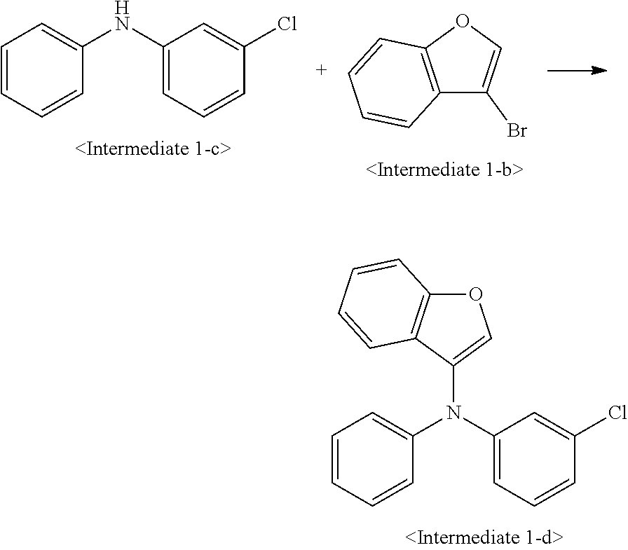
C1=CC=CC(N(C2=CC=CC(Cl)=C2)C2=COC3=C2C=CC=C3)=C1.C1=CC=CC(NC2=CC=CC(Cl)=C2)=C1.C12=C(OC=C1Br)C=CC=C2
